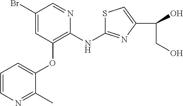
BrC1=CC(OC2=CC=CN=C2C)=C(NC2=NC(C(O)CO)=CS2)N=C1
